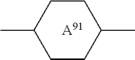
C1(C)CCC(C)CC1.[A91]
